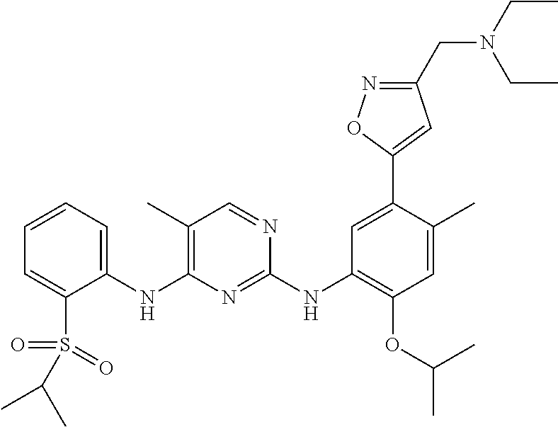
C1(NC2=C(C)C=NC(NC3=C(OC(C)C)C=C(C)C(C4=CC(CN(CC)CC)=NO4)=C3)=N2)=CC=CC=C1S(=O)(=O)C(C)C
